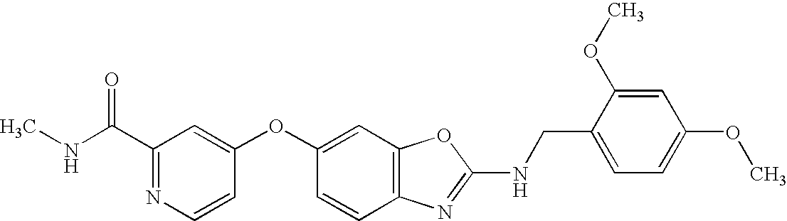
C1(C(NC)=O)=NC=CC(OC2=CC3=C(C=C2)N=C(NCC2=CC=C(OC)C=C2OC)O3)=C1
